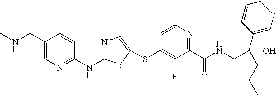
C1(CNC)=CN=C(NC2=NC=C(SC3=C(F)C(C(NCC(O)(CCC)C4=CC=CC=C4)=O)=NC=C3)S2)C=C1
